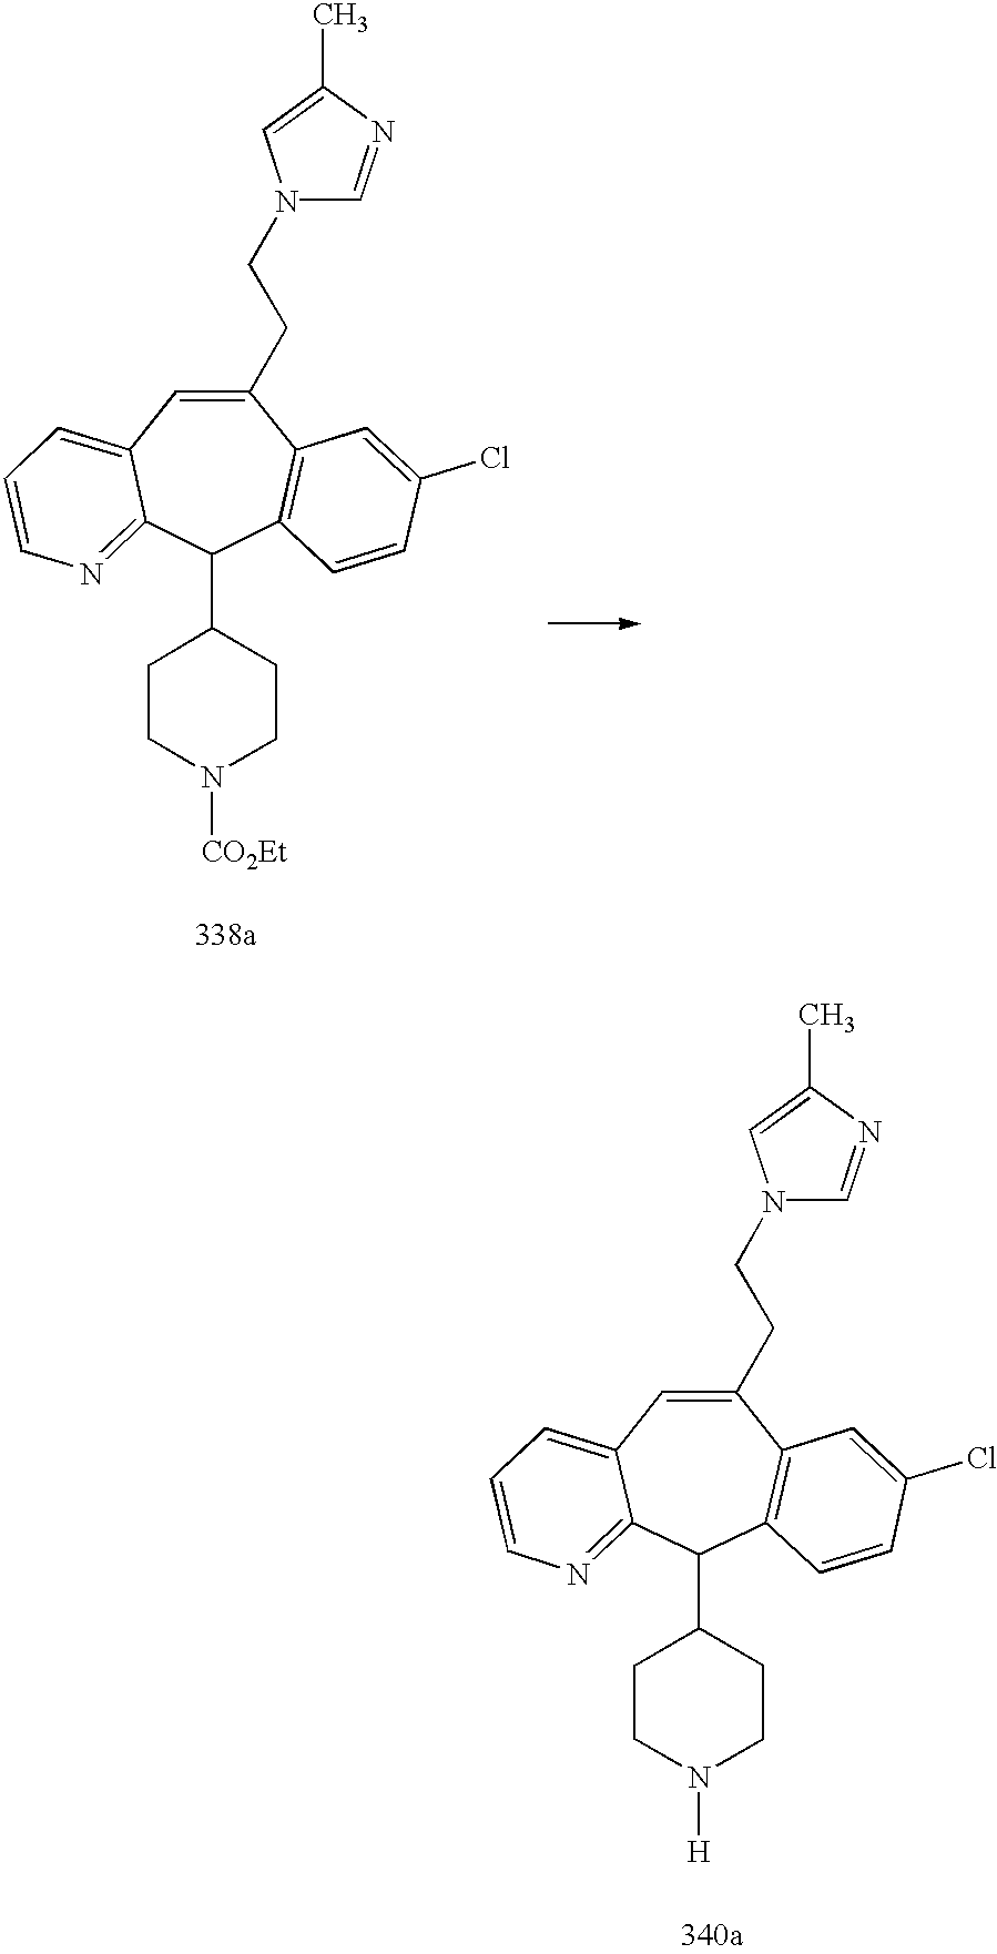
C1(CCN2C=NC(C)=C2)=CC2=CC=CN=C2C(C2CCN([H])CC2)C2=C1C=C(Cl)C=C2.C1(CCN2C=NC(C)=C2)=CC2=CC=CN=C2C(C2CCN([CO2Et])CC2)C2=C1C=C(Cl)C=C2
